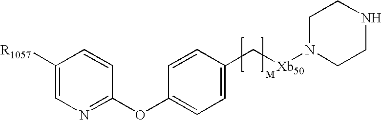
C1([R1057])=CN=C(OC2=CC=C(C[Xb50]N3CCNCC3)C=C2)C=C1
